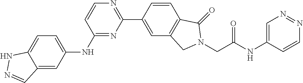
C1=CC(NC2=CC=C3C(=C2)C=NN3)=NC(C2=CC3=C(C=C2)C(=O)N(CC(NC2=CN=NC=C2)=O)C3)=N1
